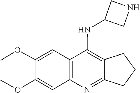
COC1=CC2=C(N=C3C(=C2NC2CNC2)CCC3)C=C1OC
